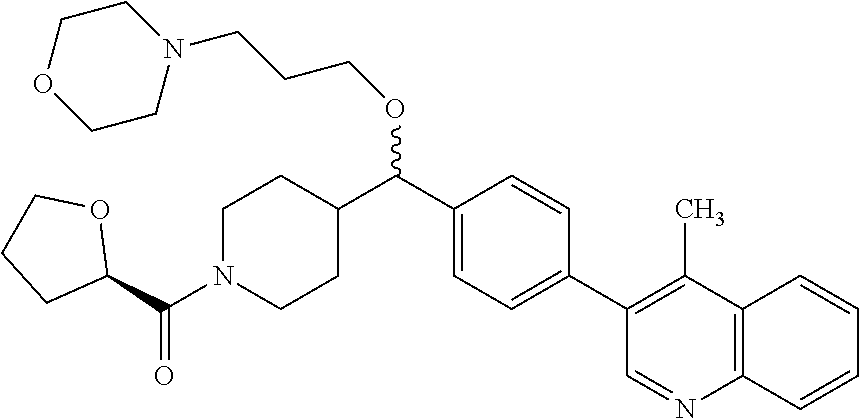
C1(C(C2CCN(C(C3OCCC3)=O)CC2)OCCCN2CCOCC2)=CC=C(C2=C(C)C3=C(N=C2)C=CC=C3)C=C1
